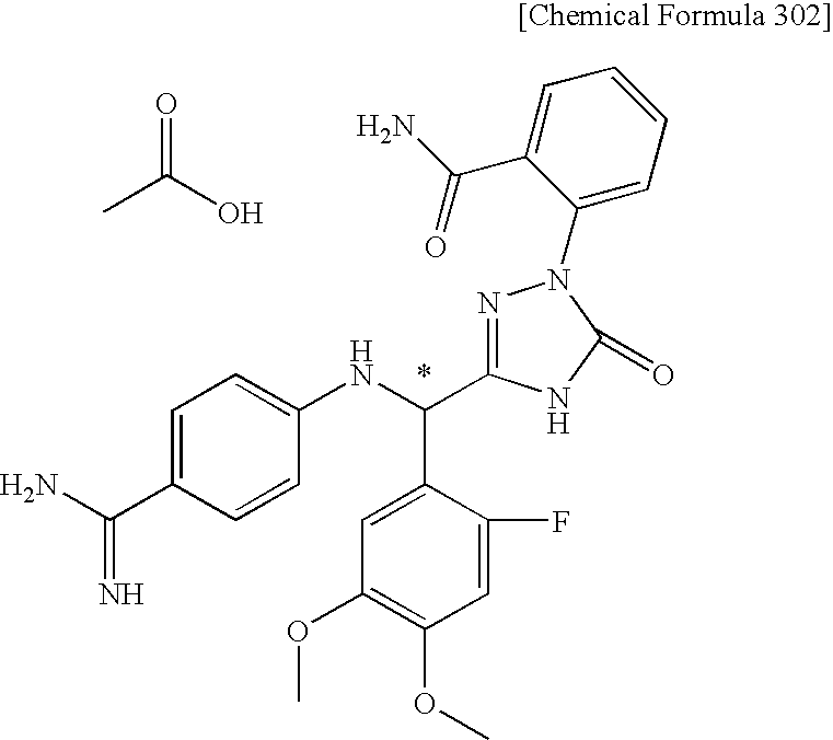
CC(O)=O.NC(C1=CC=C(NC(C2=CC(OC)=C(OC)C=C2F)C2=NN(C3=CC=CC=C3C(N)=O)C(=O)N2)C=C1)=N
